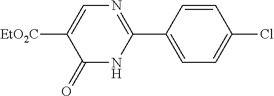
N1=C(C2=CC=C(Cl)C=C2)NC(=O)C([EtO2C])=C1
